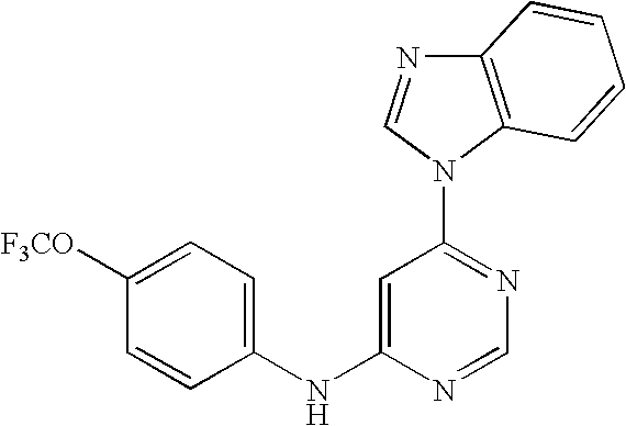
C1(NC2=CC(N3C=NC4=C3C=CC=C4)=NC=N2)=CC=C([F3CO])C=C1
